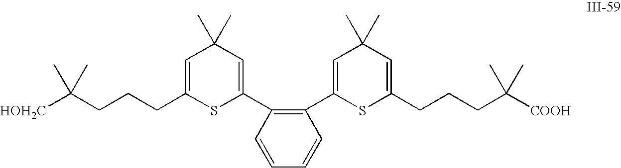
C(CCCC1=CC(C)(C)C=C(C2=C(C3=CC(C)(C)C=C(CCCC([COOH])(C)C)S3)C=CC=C2)S1)([HOH2C])(C)C
